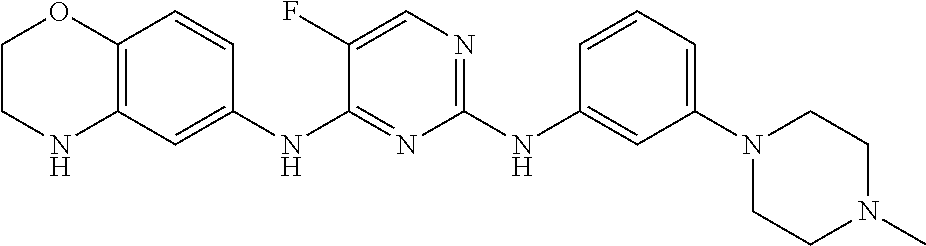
C1(NC2=CC(N3CCN(C)CC3)=CC=C2)=NC=C(F)C(NC2=CC3=C(C=C2)OCCN3)=N1
